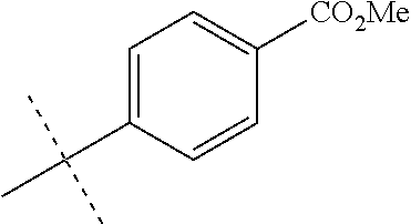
C1=C(C(C)(C)C)C=CC([CO2Me])=C1
